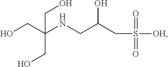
OC(CS([OH])(=O)=O)CNC(CO)(CO)CO
